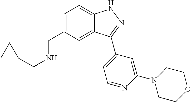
C1=C(CNCC2CC2)C=C2C(=C1)NN=C2C1=CC=NC(N2CCOCC2)=C1
